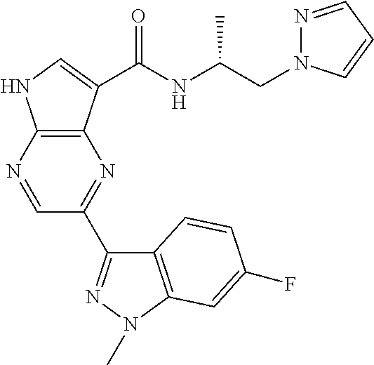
C12=C(N=CC(C3=NN(C)C4=C3C=CC(F)=C4)=N1)NC=C2C(=O)NC(C)CN1N=CC=C1
